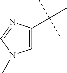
C1=C(C(C)(C)C)N=CN1C
